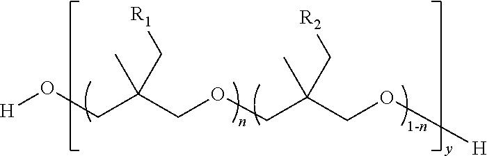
[H]OCC(COCC(CO[H])(C)C[R2])(C)C[R1]
